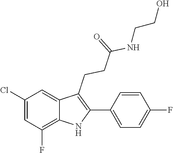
C1(C2=C(CCC(=O)NCCO)C3=CC(Cl)=CC(F)=C3N2)=CC=C(F)C=C1
